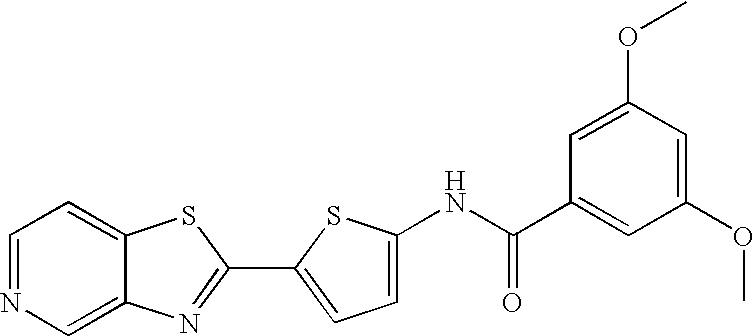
C12=CN=CC=C1SC(C1=CC=C(NC(C3=CC(OC)=CC(OC)=C3)=O)S1)=N2
